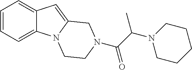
C1=CC=C2C(=C1)C=C1N2CCN(C(C(N2CCCCC2)C)=O)C1
